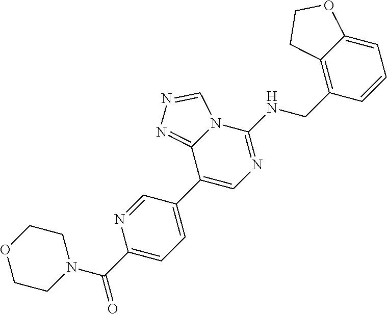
C1(C2=CN=C(NCC3=C4C(=CC=C3)OCC4)N3C2=NN=C3)=CC=C(C(N2CCOCC2)=O)N=C1
